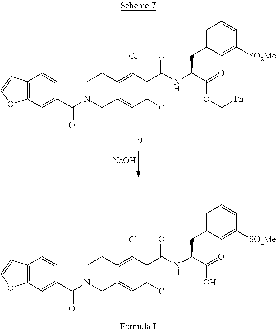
C12=C(C=C(C(N3CCC4=C(Cl)C(C(NC(C(=O)OC[Ph])CC5=CC=CC([SO2Me])=C5)=O)=C(Cl)C=C4C3)=O)C=C1)OC=C2.[NaOH].C12=C(C=C(C(N3CCC4=C(Cl)C(C(NC(C(=O)O)CC5=CC=CC([SO2Me])=C5)=O)=C(Cl)C=C4C3)=O)C=C1)OC=C2
